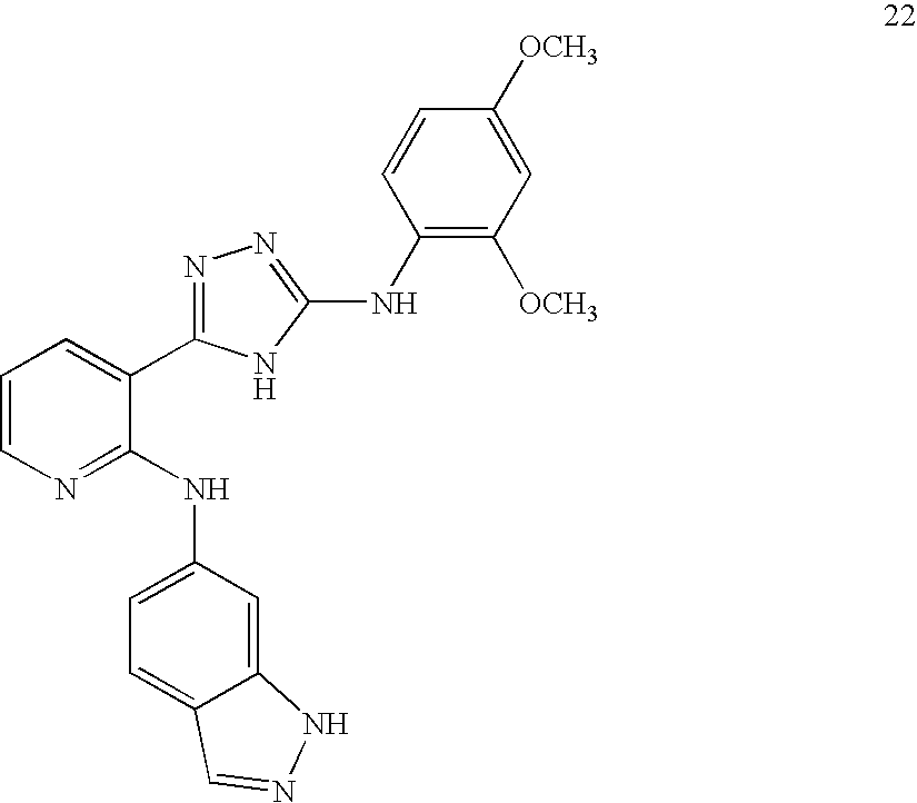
C1=CN=C(NC2=CC=C3C(=C2)NN=C3)C(C2=NN=C(NC3=C([OCH3])C=C([OCH3])C=C3)N2)=C1
